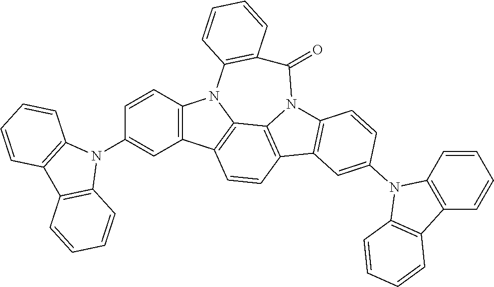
C12=C(C3=C4N1C(=O)C1=C(N5C4=C(C=C3)C3=C5C=CC(N4C5=C(C6=C4C=CC=C6)C=CC=C5)=C3)C=CC=C1)C=C(N1C3=C(C4=C1C=CC=C4)C=CC=C3)C=C2
